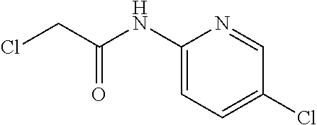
C1(NC(CCl)=O)=CC=C(Cl)C=N1
